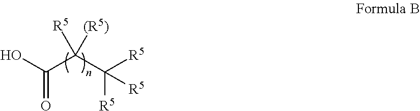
OC(C(C([R5])([R5])[R5])([R5])[(R5)])=O
